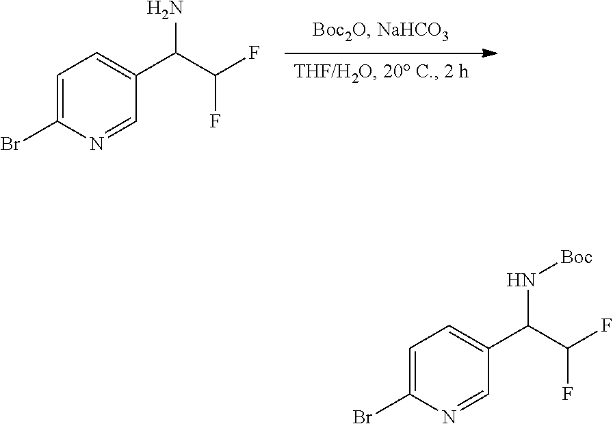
C1=C(Br)N=CC(C(C(F)F)N)=C1.C1=C(Br)N=CC(C(C(F)F)N[Boc])=C1
